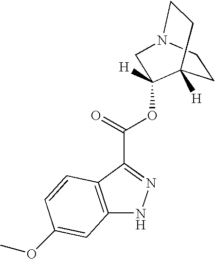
C12=C(C(C(=O)OC3([H])C4([H])CCN(C3)CC4)=NN1)C=CC(OC)=C2
